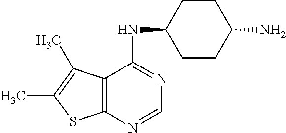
C12=C(N=CN=C1NC1CCC(N)CC1)SC(C)=C2C
